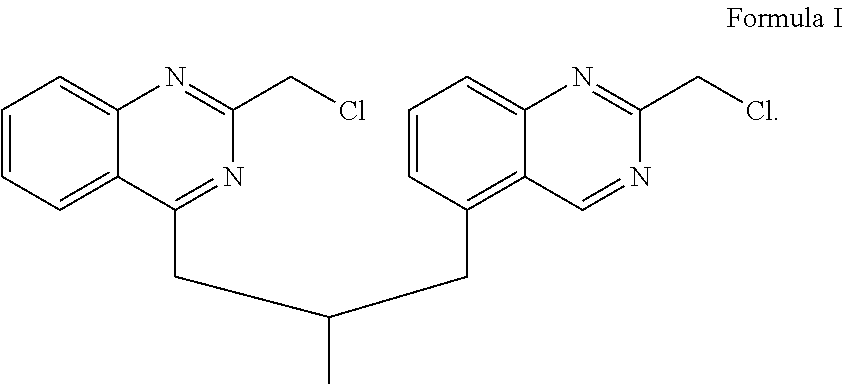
C1=CC=C2C(=C1)N=C(CCl)N=C2CC(C)CC1=C2C=NC(CCl)=NC2=CC=C1
